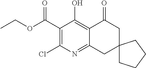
C1(C(OCC)=O)=C(Cl)N=C2C(=C1O)C(=O)CC1(C2)CCCC1
